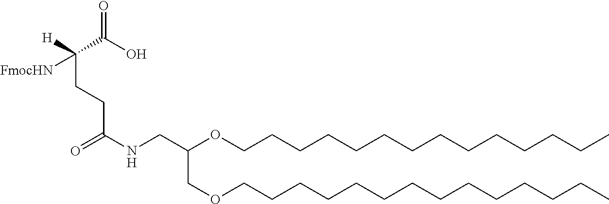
O=C(NCC(OCCCCCCCCCCCCCC)COCCCCCCCCCCCCCC)CCC([H])(C(O)=O)[FmocHN]
